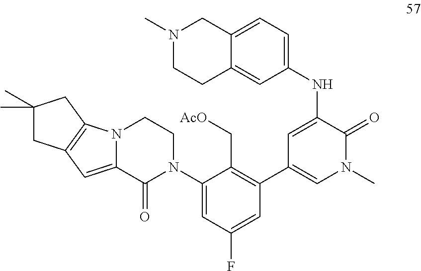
C1(C2=C(C[AcO])C(N3CCN4C(=CC5=C4CC(C)(C)C5)C3=O)=CC(F)=C2)=CN(C)C(=O)C(NC2=CC=C3C(=C2)CCN(C)C3)=C1
